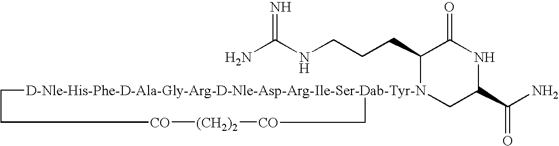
NC(NCCCC1[D-Nle-His-Phe-D-Ala-Gly-Arg-D-Nle-Asp-Arg-Ile-Ser-Dab-Tyr-N]2(CC(C(N)=O)NC1=O)CC[CO][(CH2)2][CO]C2)=N
